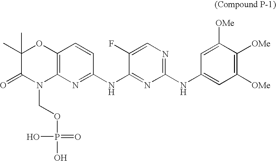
C12=C(N=C(NC3=NC(NC4=CC([OMe])=C([OMe])C([OMe])=C4)=NC=C3F)C=C1)N(COP(=O)(O)O)C(=O)C(C)(C)O2
